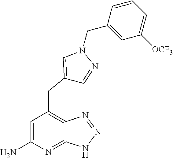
C1=C(N)N=C2C(=C1CC1=CN(CC3=CC([OCF3])=CC=C3)N=C1)N=NN2
